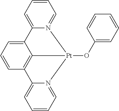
C1=CC=N2C(=C1)C1=CC=CC3=C1[Pt]2(OC1=CC=CC=C1)N1=CC=CC=C31
